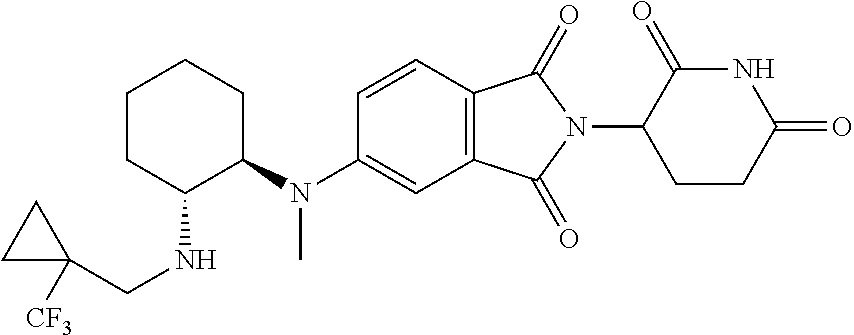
C1=CC2=C(C=C1N(C)C1CCCCC1NCC1([CF3])CC1)C(=O)N(C1CCC(=O)NC1=O)C2=O
